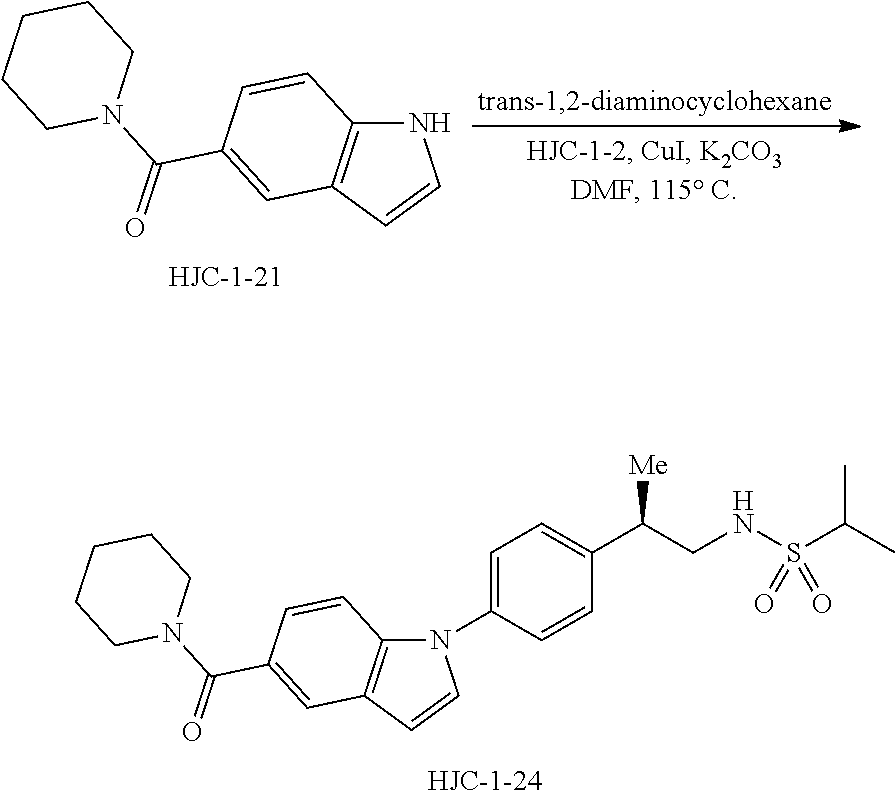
N1(C2=CC=C(C(CNS(C(C)C)(=O)=O)[Me])C=C2)C2=C(C=C1)C=C(C(N1CCCCC1)=O)C=C2.N1C2=C(C=C1)C=C(C(N1CCCCC1)=O)C=C2
